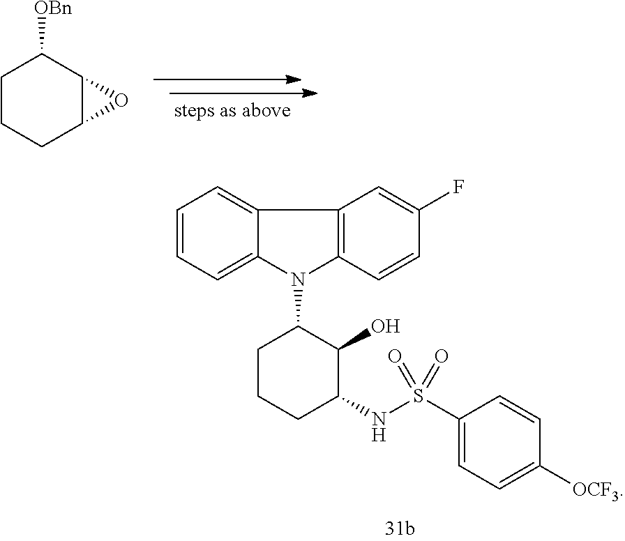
C1=CC=C2C(=C1)C1=C(N2C2CCCC(NS(C3=CC=C([OCF3])C=C3)(=O)=O)C2O)C=CC(F)=C1.C1CCC2C(C1[OBn])O2
